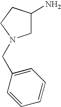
C1=CC=CC=C1CN1CC(N)CC1
